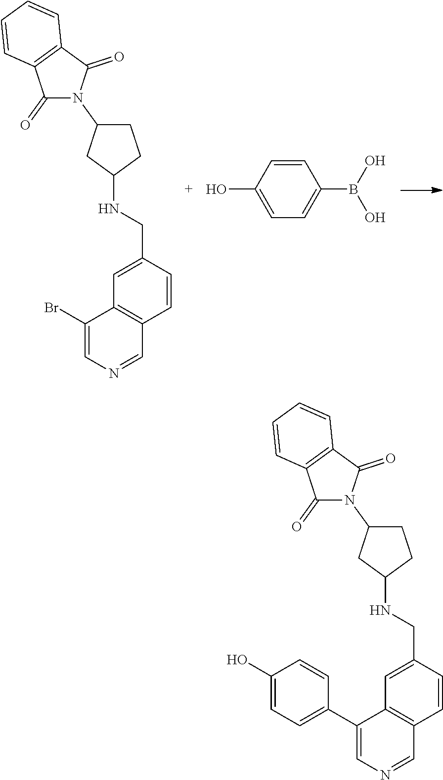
C1(Br)=CN=CC2=C1C=C(CNC1CCC(N3C(=O)C4=C(C3=O)C=CC=C4)C1)C=C2.C1(O)=CC=C(B(O)O)C=C1.C1(C2=CC=C(O)C=C2)=CN=CC2=C1C=C(CNC1CCC(N3C(=O)C4=C(C3=O)C=CC=C4)C1)C=C2
